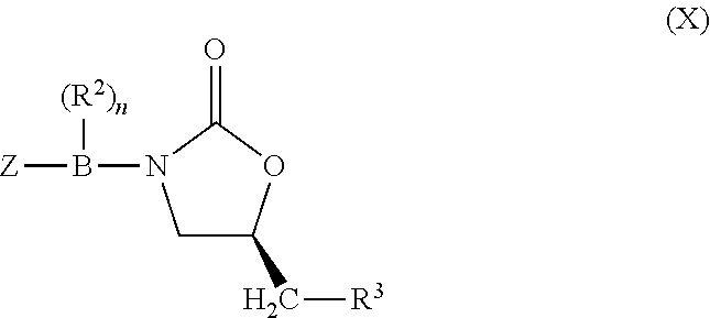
C1C(C[R3])OC(=O)N1B([Z])[(R2)n]
